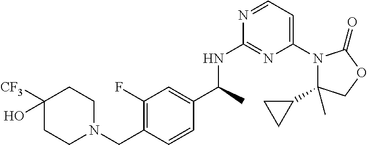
C1(C2CC2)(C)N(C2=CC=NC(NC(C3=CC(F)=C(CN4CCC(O)([CF3])CC4)C=C3)C)=N2)C(=O)OC1
